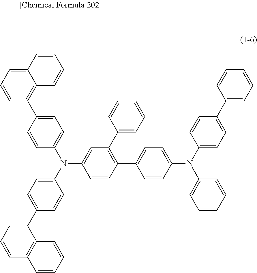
C1=C2C(=C(C3=CC=C(N(C4=CC=C(C5=CC=CC6=C5C=CC=C6)C=C4)C4=CC(C5=CC=CC=C5)=C(C5=CC=C(N(C6=CC=C(C7=CC=CC=C7)C=C6)C6=CC=CC=C6)C=C5)C=C4)C=C3)C=C1)C=CC=C2
